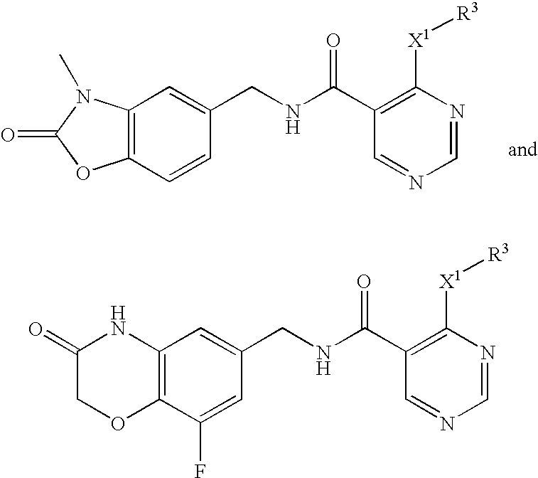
C12=C(C=CC(CNC(C3=C([X1][R3])N=CN=C3)=O)=C1)OC(=O)N2C.C12=C(C(F)=CC(CNC(C3=C([X1][R3])N=CN=C3)=O)=C1)OCC(=O)N2
